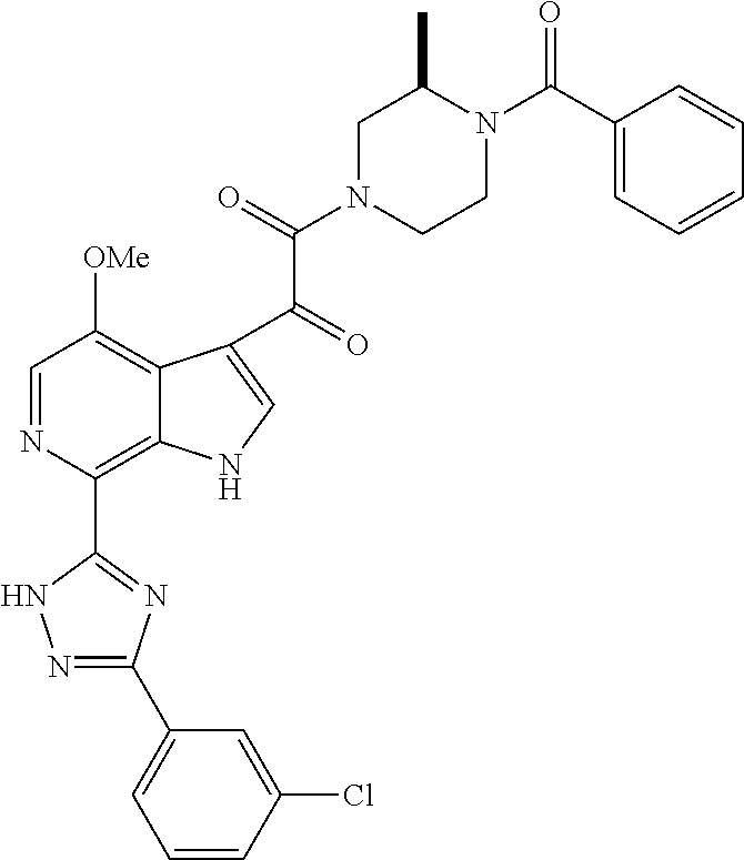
C1=NC(C2=NC(C3=CC=CC(Cl)=C3)=NN2)=C2C(=C1[OMe])C(C(=O)C(=O)N1CCN(C(C3=CC=CC=C3)=O)C(C)C1)=CN2
